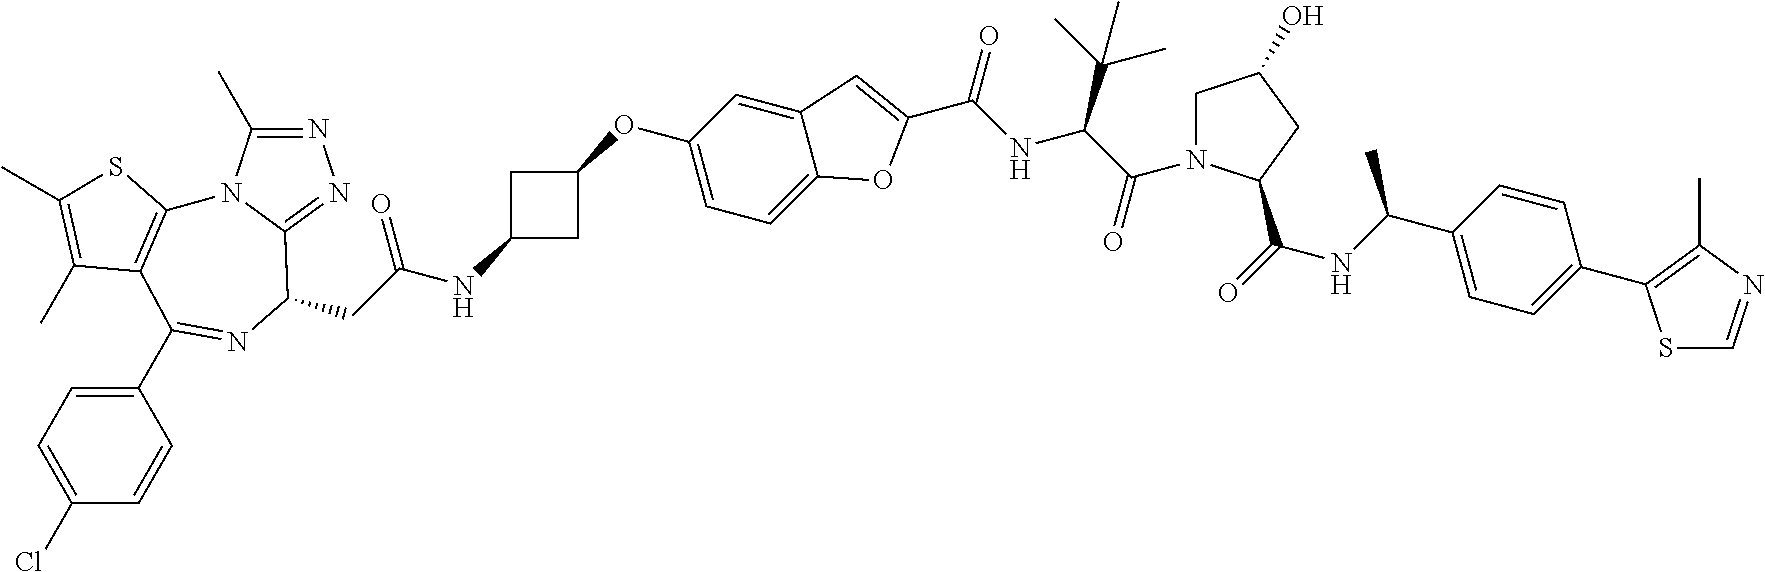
N1=C(C)N2C(=N1)C(CC(NC1CC(OC3=CC=C4C(=C3)C=C(C(=O)NC(C(C)(C)C)C(=O)N3CC(O)CC3C(NC(C3=CC=C(C5=C(C)N=CS5)C=C3)C)=O)O4)C1)=O)N=C(C1=CC=C(Cl)C=C1)C1=C2SC(C)=C1C
